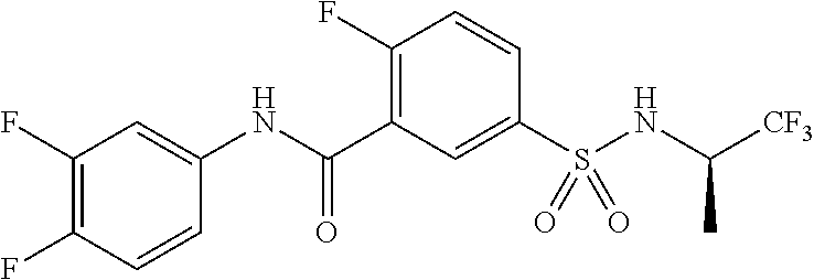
C1(F)=C(F)C=C(NC(C2=C(F)C=CC(S(=O)(NC([CF3])C)=O)=C2)=O)C=C1
